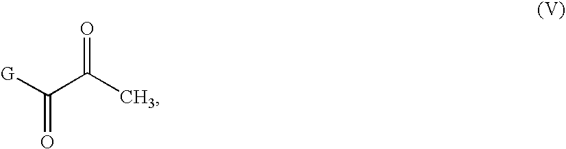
[G]C(C(C)=O)=O
